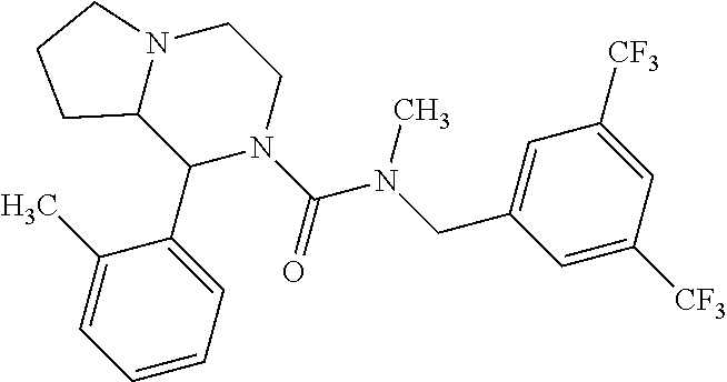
N12C(C(C3=CC=CC=C3C)N(C(=O)N(CC3=CC([CF3])=CC([CF3])=C3)C)CC1)CCC2
